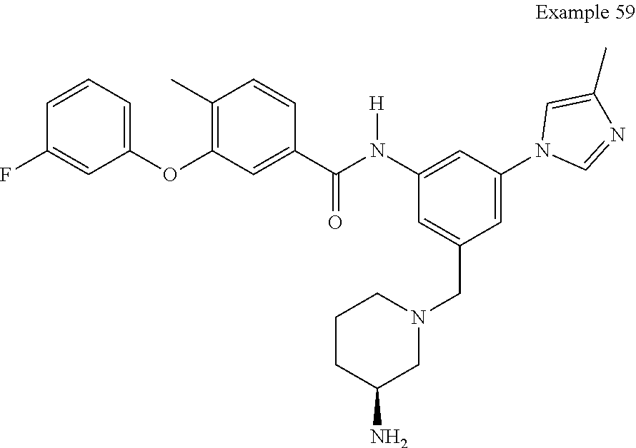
C1=C(CN2CCCC(N)C2)C=C(N2C=NC(C)=C2)C=C1N(C(C1=CC(OC2=CC=CC(F)=C2)=C(C)C=C1)=O)[H]
